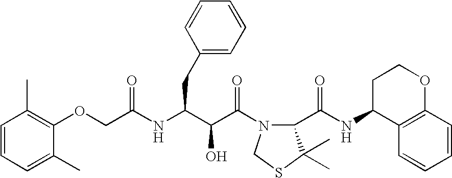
O(CC(NC(C(C(N1C(C(NC2C3=C(OCC2)C=CC=C3)=O)C(C)(C)SC1)=O)O)CC1=CC=CC=C1)=O)C1=C(C)C=CC=C1C
